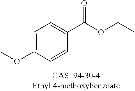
C1=C(OC)C=CC(C(OCC)=O)=C1
